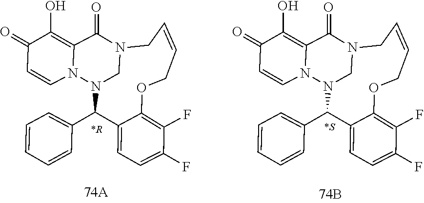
N12CN(C(C3=CC=CC=C3)C3=CC=C(F)C(F)=C3OCC=CC1)N1C(=C(O)C(=O)C=C1)C2=O.N12CN(C(C3=CC=CC=C3)C3=CC=C(F)C(F)=C3OCC=CC1)N1C(=C(O)C(=O)C=C1)C2=O
